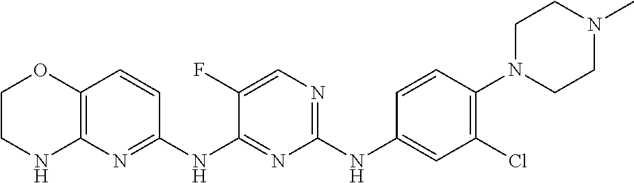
C1(NC2=CC(Cl)=C(N3CCN(C)CC3)C=C2)=NC=C(F)C(NC2=NC3=C(C=C2)OCCN3)=N1
